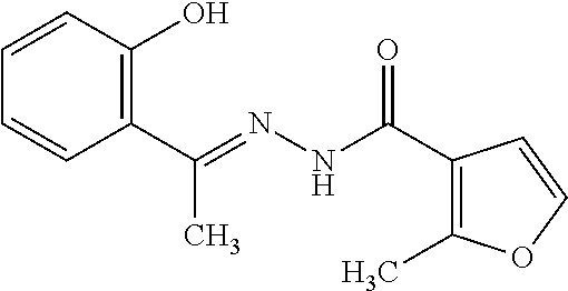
C1=CC(O)=C(C(=NNC(C2=C(C)OC=C2)=O)C)C=C1
